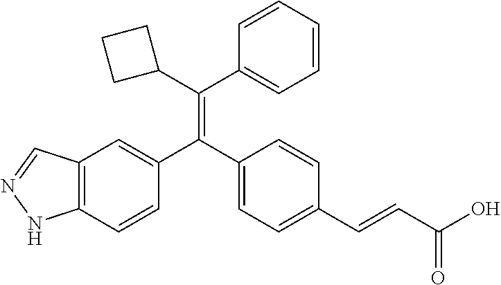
C12=C(C=CC(C(C3=CC=C(C=CC(O)=O)C=C3)=C(C3CCC3)C3=CC=CC=C3)=C1)NN=C2
